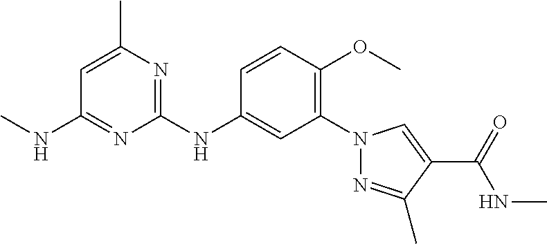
C1(N2N=C(C)C(C(NC)=O)=C2)=C(OC)C=CC(NC2=NC(C)=CC(NC)=N2)=C1
